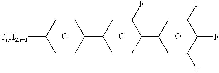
O.O.C1([CnH2n+1])CCC(C2CCC(C3CC(F)C(F)C(F)C3)C(F)C2)CC1.O
